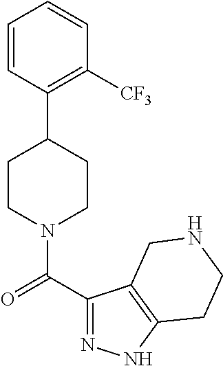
C1=CC(C2CCN(C(C3=NNC4=C3CNCC4)=O)CC2)=C([CF3])C=C1
